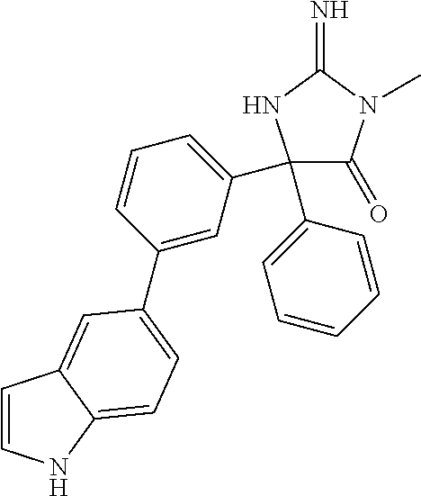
N1C(=N)N(C)C(=O)C1(C1=CC=CC(C2=CC=C3NC=CC3=C2)=C1)C1=CC=CC=C1
